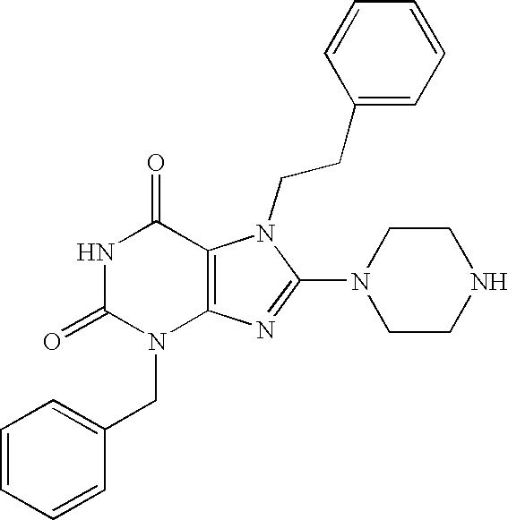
N1C(=O)N(CC2=CC=CC=C2)C2=C(C1=O)N(CCC1=CC=CC=C1)C(N1CCNCC1)=N2
